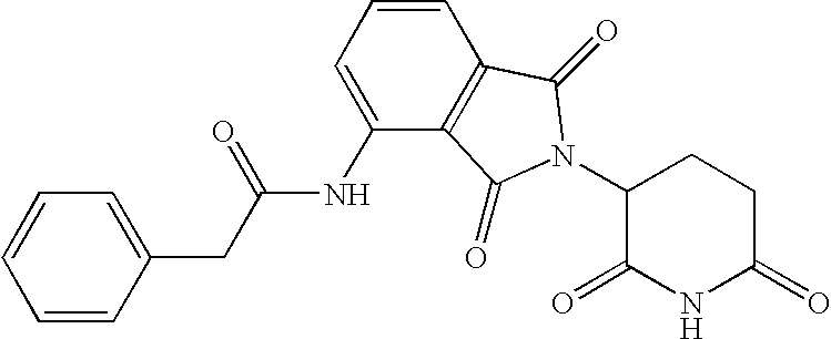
C1=CC2=C(C(NC(CC3=CC=CC=C3)=O)=C1)C(=O)N(C1C(=O)NC(=O)CC1)C2=O
